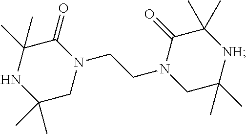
C1(C)(C)NC(C)(C)CN(CCN2CC(C)(C)[NH]C(C)(C)C2=O)C1=O
